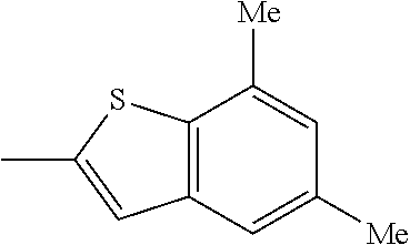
C12=C(C=C([Me])C=C1[Me])C=C(C)S2
